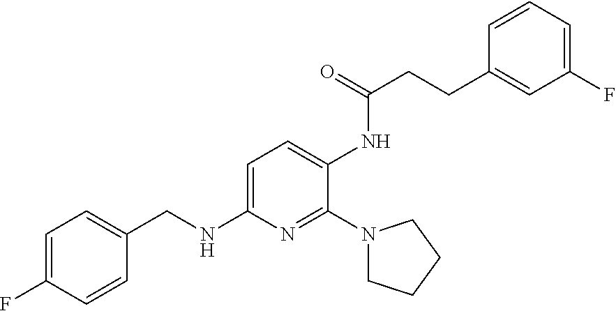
C1=C(F)C=CC(CNC2=CC=C(NC(=O)CCC3=CC(F)=CC=C3)C(N3CCCC3)=N2)=C1
